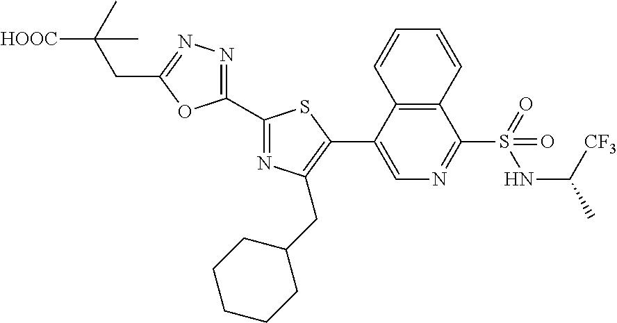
C1(C2=NC(CC3CCCCC3)=C(C3=CN=C(S(=O)(NC([CF3])C)=O)C4=C3C=CC=C4)S2)=NN=C(CC(C)([HOOC])C)O1
